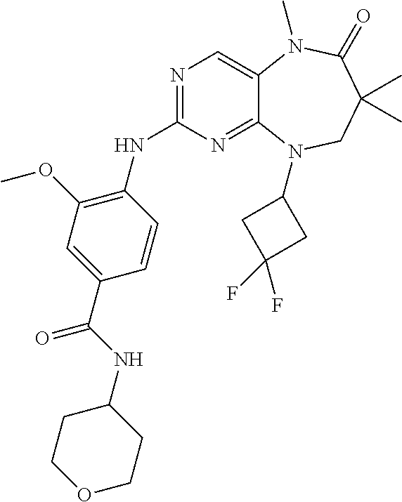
N1=C(NC2=C(OC)C=C(C(NC3CCOCC3)=O)C=C2)N=C2C(=C1)N(C)C(=O)C(C)(C)CN2C1CC(F)(F)C1
